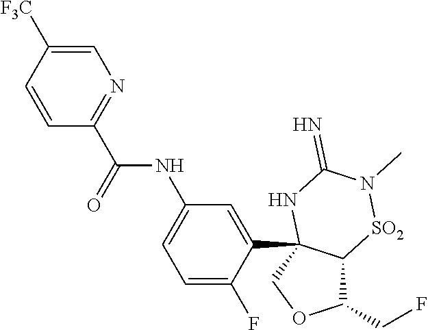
C1(CF)C2C(C3=CC(NC(C4=NC=C([F3C])C=C4)=O)=CC=C3F)(CO1)NC(=N)N(C)[SO2]2
